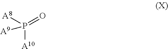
[A8]P(=O)([A10])[A9]
